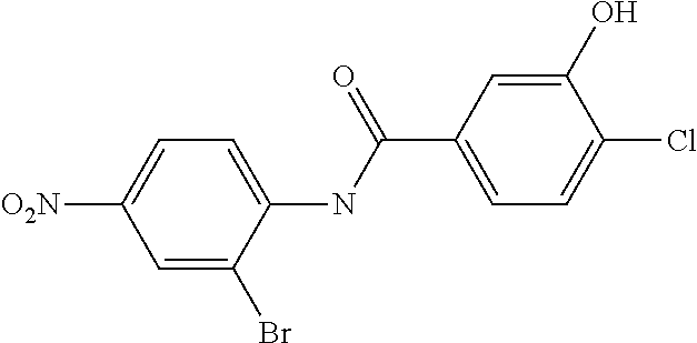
C1=C(Br)C(NC(C2=CC=C(Cl)C(O)=C2)=O)=CC=C1[O2N]
